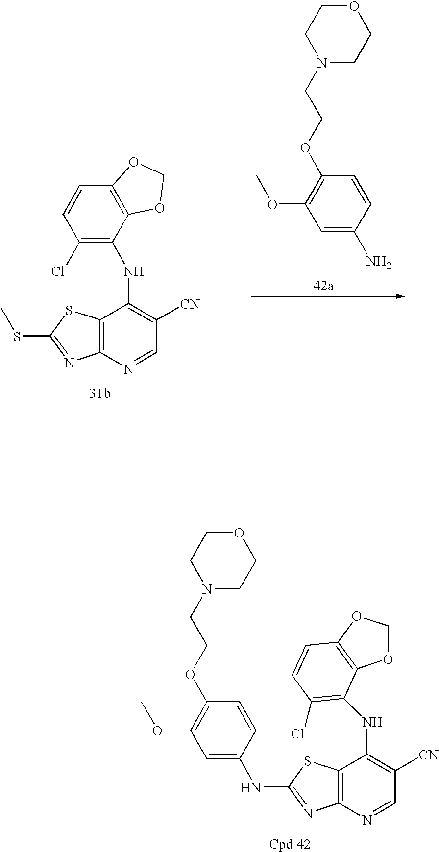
C12=C(N=CC([CN])=C1NC1=C(Cl)C=CC3=C1OCO3)N=C(SC)S2.C1=CC(N)=CC(OC)=C1OCCN1CCOCC1.C12=C(N=CC([CN])=C1NC1=C(Cl)C=CC3=C1OCO3)N=C(NC1=CC(OC)=C(OCCN3CCOCC3)C=C1)S2
